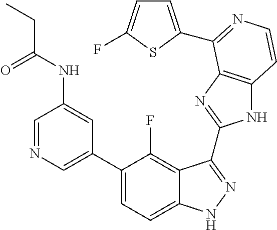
C1=C(C2=CC=C3C(=C2F)C(C2=NC4=C(N2)C=CN=C4C2=CC=C(F)S2)=NN3)C=C(NC(=O)CC)C=N1
